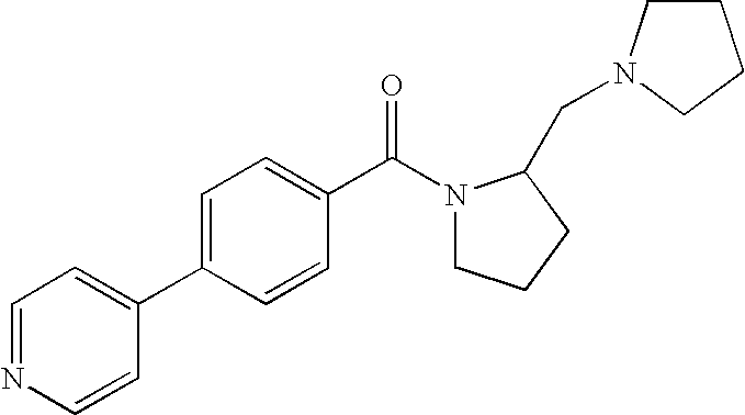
N1=CC=C(C2=CC=C(C(N3CCCC3CN3CCCC3)=O)C=C2)C=C1
